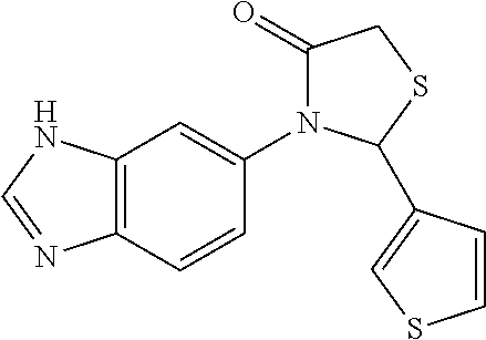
C1(=O)N(C2=CC3=C(C=C2)N=CN3)C(C2=CSC=C2)SC1
